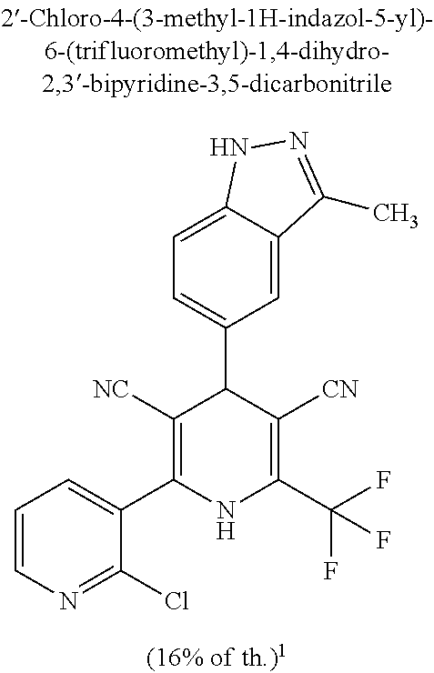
C1=C2C(=CC=C1C1C([NC])=C(C3=CC=CN=C3Cl)NC(C(F)(F)F)=C1[CN])NN=C2C
